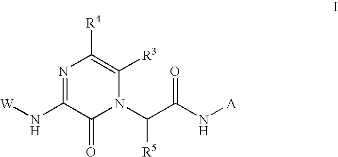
N1=C(N[W])C(=O)N(C(C(N[A])=O)[R5])C([R3])=C1[R4]
